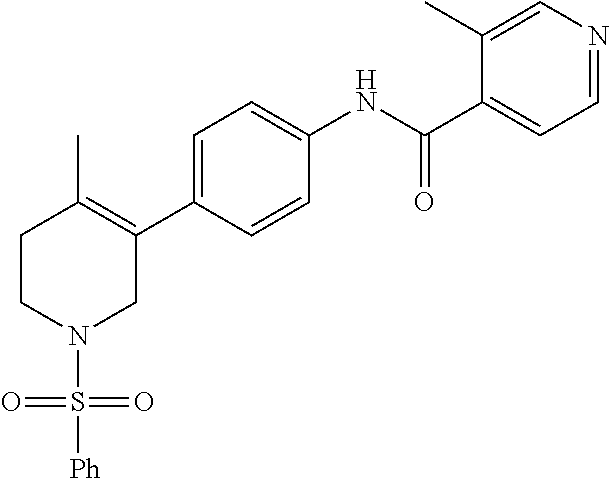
C1=C(C2=C(C)CCN(S([Ph])(=O)=O)C2)C=CC(NC(C2=CC=NC=C2C)=O)=C1
